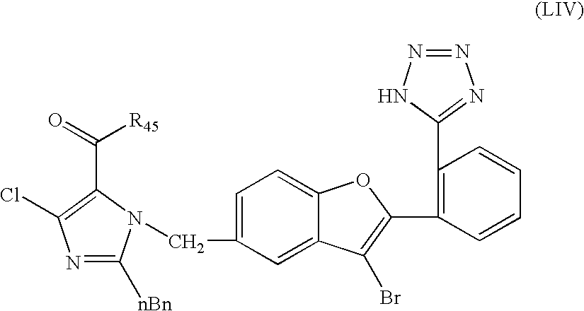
N1=C([nBn])N(CC2=CC=C3C(=C2)C(Br)=C(C2=C(C4=NN=NN4)C=CC=C2)O3)C(C(=O)[R45])=C1Cl
